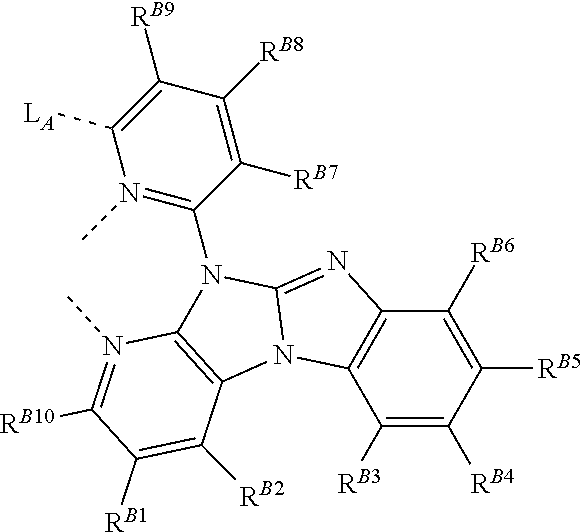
C1([RB3])=C([RB4])C([RB5])=C([RB6])C2=C1N1C(=N2)N(C2=N(C)C([LA])=C([RB9])C([RB8])=C2[RB7])C2=C1C([RB2])=C([RB1])C([RB10])=N2C
